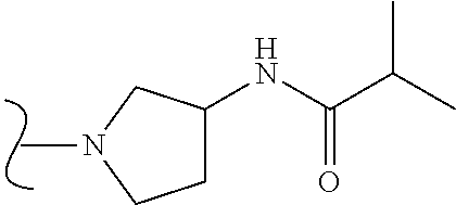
CN1CC(NC(C(C)C)=O)CC1
